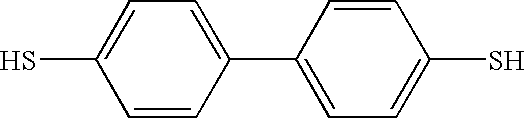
C1=C(S)C=CC(C2=CC=C(S)C=C2)=C1
